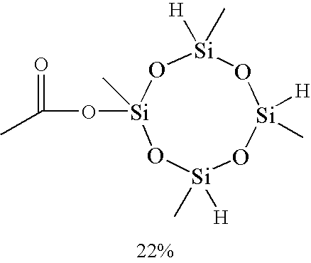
[Si]1(C)(OC(C)=O)O[Si]([H])(C)O[Si]([H])(C)O[Si](C)([H])O1
